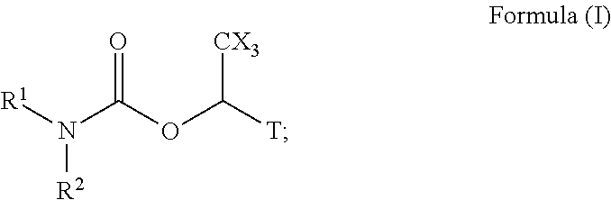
[R2]N(C(=O)OC([T])[CX3])[R1]
